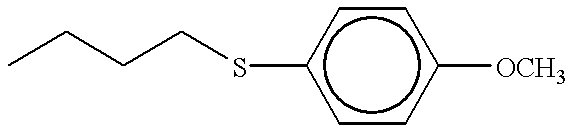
c1(SCCCC)ccc([OCH3])cc1
